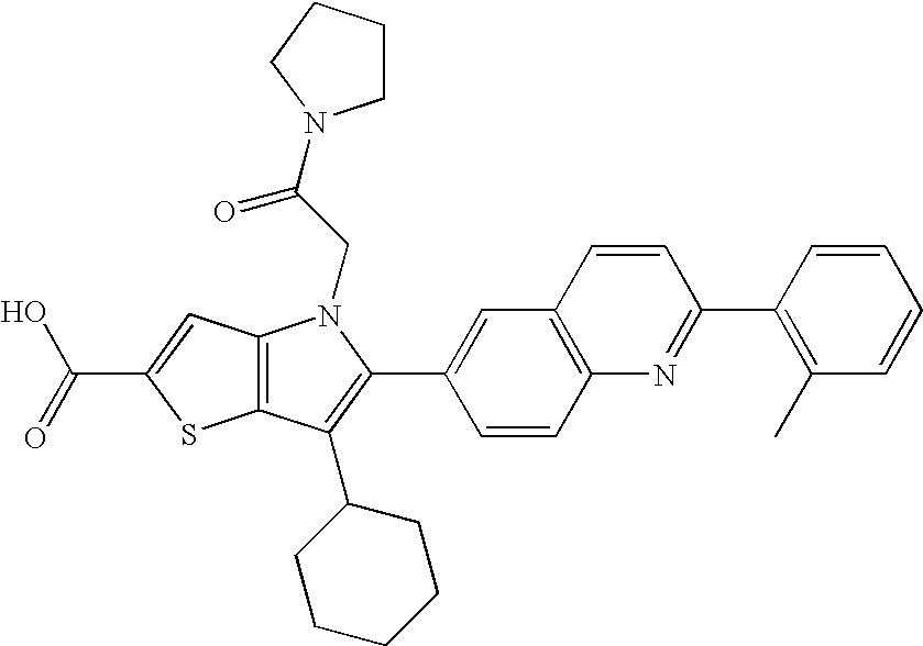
C(C1=CC2=C(S1)C(C1CCCCC1)=C(C1=CC3=C(C=C1)N=C(C1=C(C)C=CC=C1)C=C3)N2CC(=O)N1CCCC1)(=O)O
